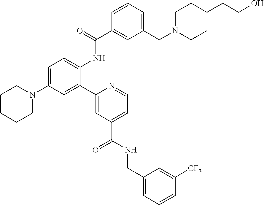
C1CCCN(C2=CC=C(NC(C3=CC(CN4CCC(CCO)CC4)=CC=C3)=O)C(C3=CC(C(NCC4=CC=CC([CF3])=C4)=O)=CC=N3)=C2)C1
